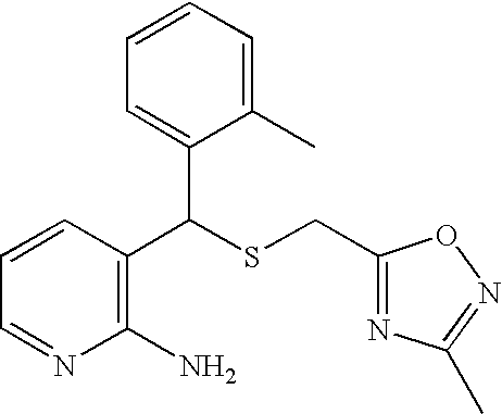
C1(C(SCC2=NC(C)=NO2)C2=CC=CC=C2C)=C(N)N=CC=C1
